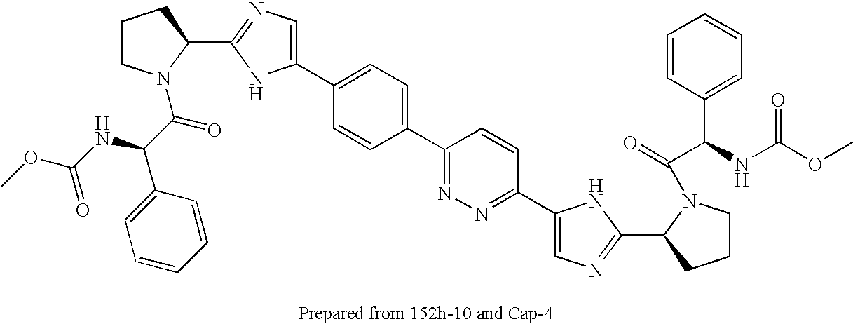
C1(C2=CC=C(C3=NN=C(C4=CN=C(C5N(C(=O)C(NC(OC)=O)C6=CC=CC=C6)CCC5)N4)C=C3)C=C2)=CN=C(C2N(C(C(C3=CC=CC=C3)NC(OC)=O)=O)CCC2)N1
